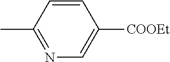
C1=CC(C)=NC=C1[COOEt]
